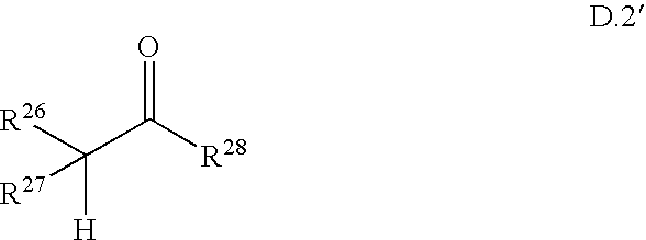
O=C([R28])C([H])([R26])[R27]
